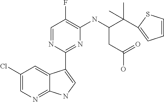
C1=CSC(C(C(NC2=C(F)C=NC(C3=CNC4=NC=C(Cl)C=C43)=N2)CC(O)=O)(C)C)=C1
